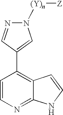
N1([(Y)n][Z])N=CC(C2=C3C(=NC=C2)NC=C3)=C1
